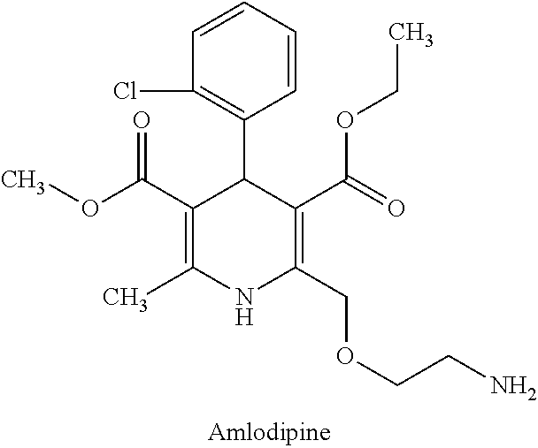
C1=CC=CC(Cl)=C1C1C(C(=O)OC)=C(C)NC(COCCN)=C1C(OCC)=O
